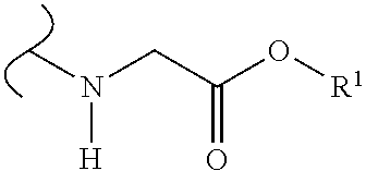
C(C(O[R1])=O)N(C)[H]
